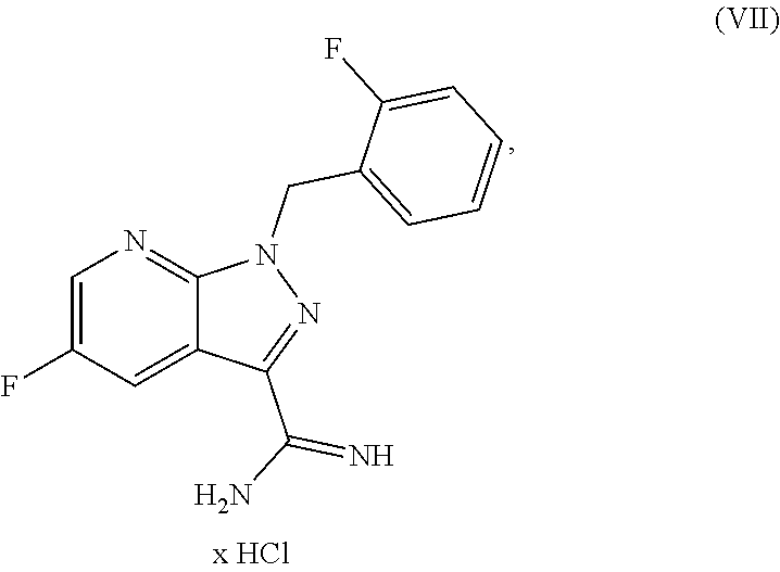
C1=C(F)C=C2C(=N1)N(CC1=CC=CC=C1F)N=C2C(=N)N
